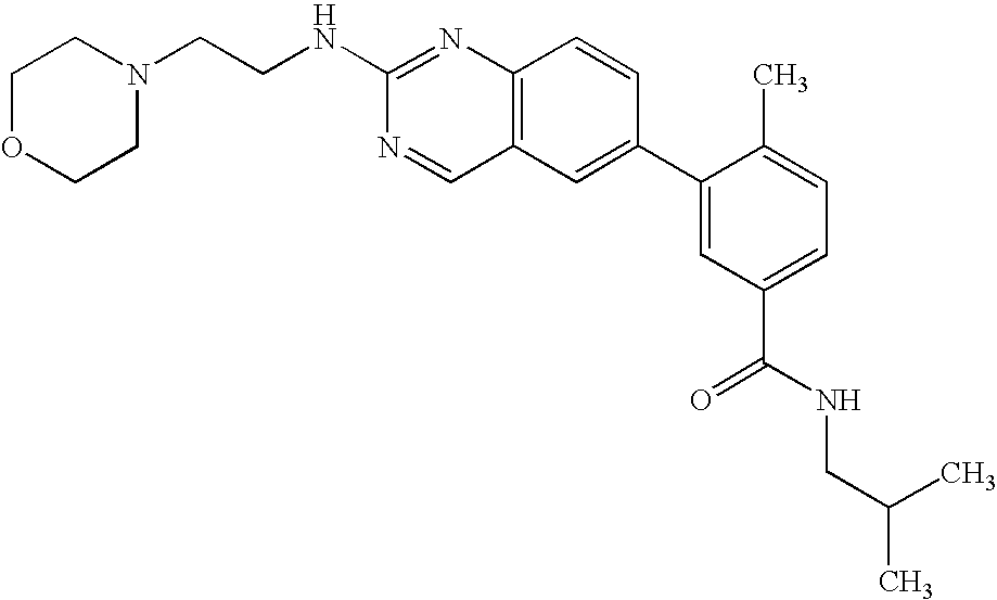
N(C1=NC2=C(C=N1)C=C(C1=CC(C(NCC(C)C)=O)=CC=C1C)C=C2)CCN1CCOCC1
